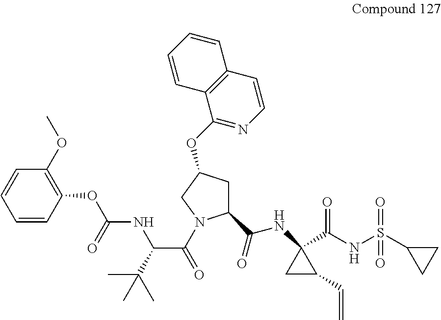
C(NC1(C(NS(=O)(=O)C2CC2)=O)CC1C=C)(=O)C1CC(OC2=NC=CC3=C2C=CC=C3)CN1C(C(NC(=O)OC1=C(OC)C=CC=C1)C(C)(C)C)=O
